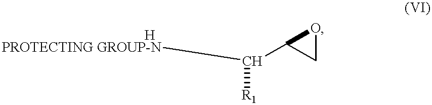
[                                        HPROTECTING GROUP-N]C([R1])C1CO1
